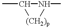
CC1[(CH2)p]N1C
